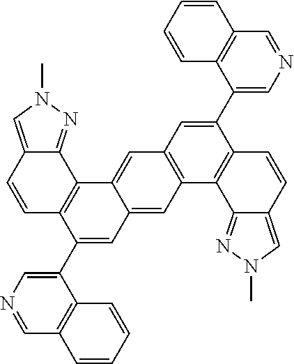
C1=CC2=CN(C)N=C2C2=C1C(C1=CN=CC3=C1C=CC=C3)=CC1=CC3=C(C=C21)C=C(C1=CN=CC2=C1C=CC=C2)C1=C3C2=NN(C)C=C2C=C1
